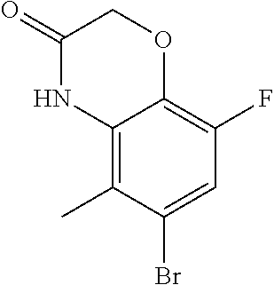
C12=C(C)C(Br)=CC(F)=C1OCC(=O)N2
